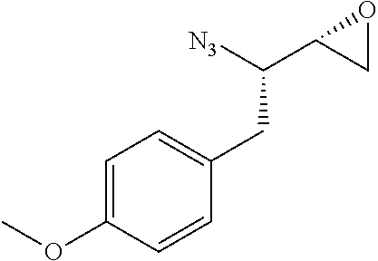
C1(C([N3])CC2=CC=C(OC)C=C2)CO1
